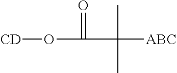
[CD]OC(C(C)(C)[ABC])=O
